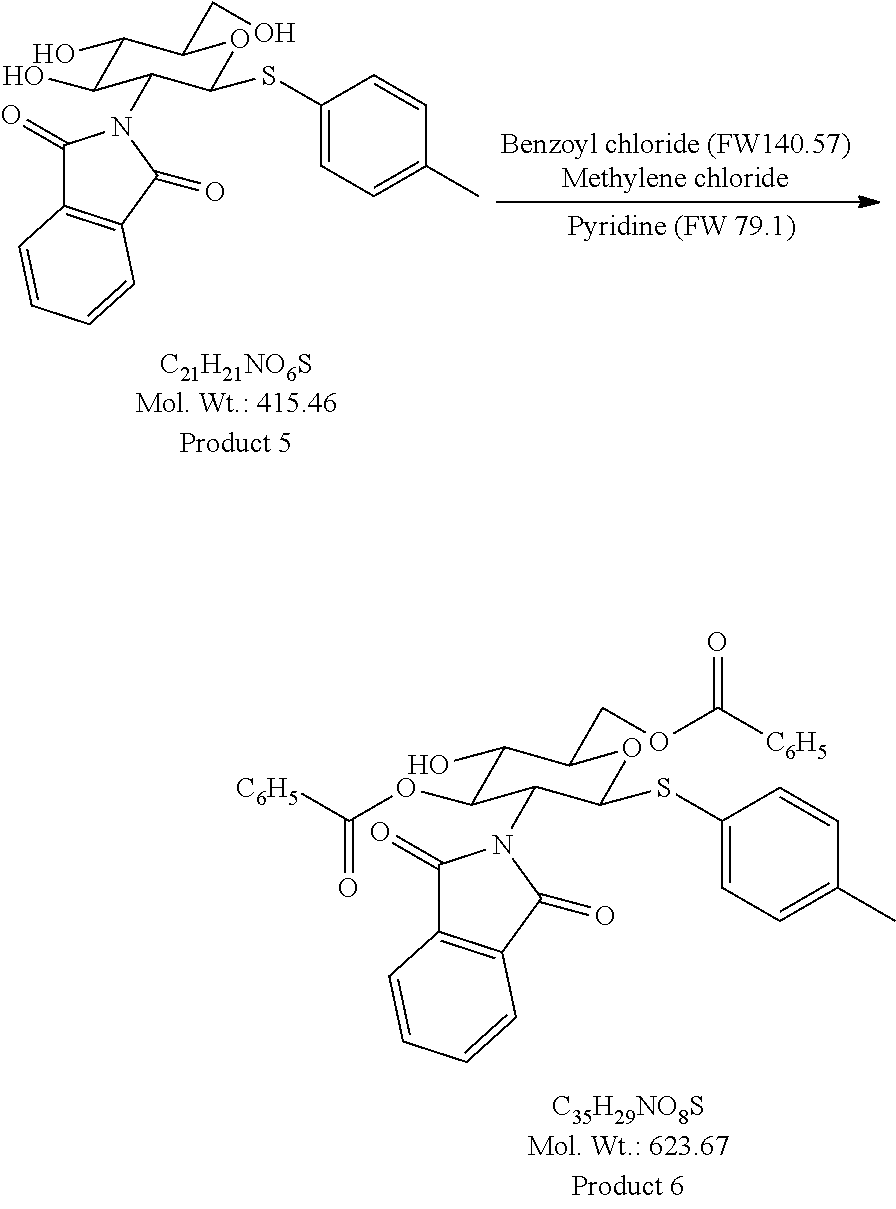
C1(SC2=CC=C(C)C=C2)OC(COC([C6H5])=O)C(O)C(OC([C6H5])=O)C1N1C(=O)C2=C(C1=O)C=CC=C2.C1(SC2=CC=C(C)C=C2)OC(CO)C(O)C(O)C1N1C(=O)C2=C(C1=O)C=CC=C2
